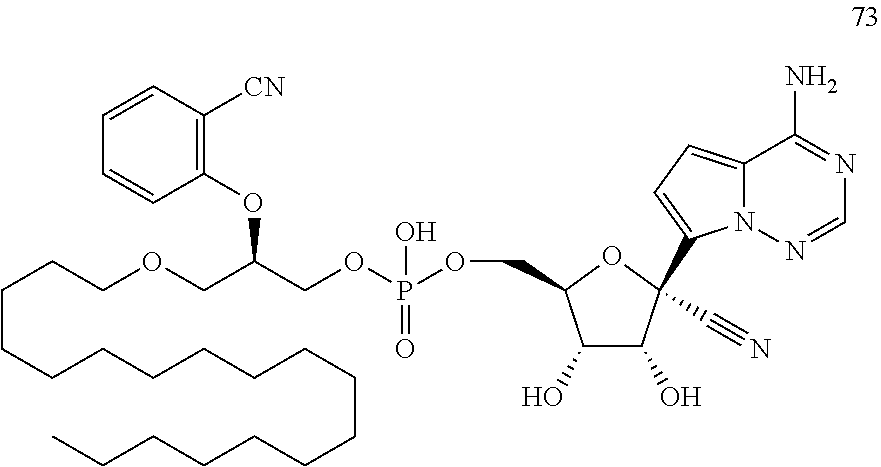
C1=CC=CC([CN])=C1OC(COCCCCCCCCCCCCCCCCCC)COP(OCC1C(O)C(O)C(C#N)(C2=CC=C3N2N=CN=C3N)O1)(O)=O
